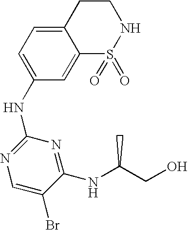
C1(NC2=CC=C3C(=C2)S(=O)(=O)NCC3)=NC=C(Br)C(NC(CO)C)=N1
